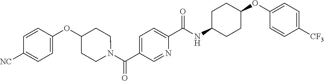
N(C(C1=CC=C(C(=O)N2CCC(OC3=CC=C([CN])C=C3)CC2)C=N1)=O)C1CCC(OC2=CC=C([CF3])C=C2)CC1
